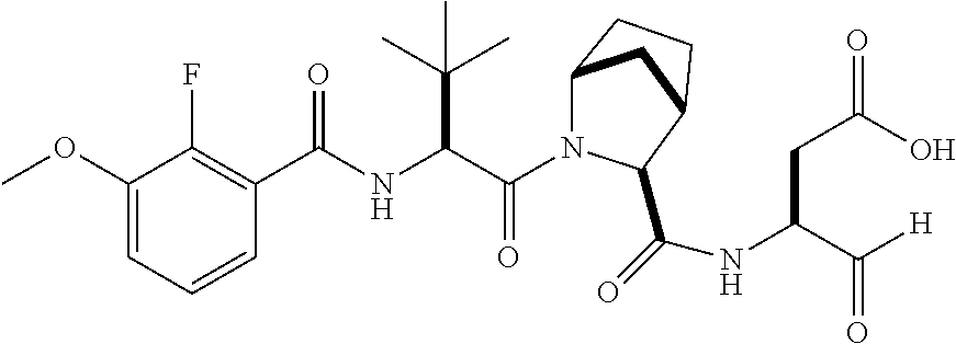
C(=O)(C(C(C)(C)C)NC(=O)C1=C(F)C(OC)=CC=C1)N1C2CC(CC2)C1C(NC(C([H])=O)CC(O)=O)=O
